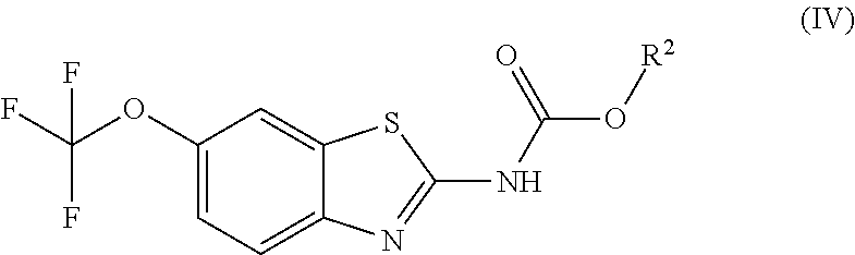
C1(OC(F)(F)F)=CC=C2C(=C1)SC(NC(=O)O[R2])=N2
